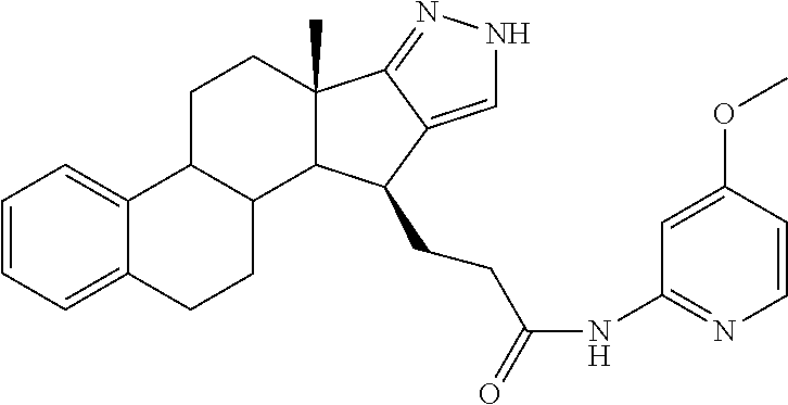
C1=CC=C2C(=C1)C1C(CC2)C2C(C)(CC1)C1=NNC=C1C2CCC(NC1=NC=CC(OC)=C1)=O
